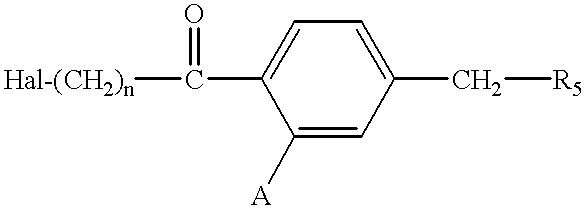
[Hal-(CH2)n]C(C1=CC=C(C[R5])C=C1[A])=O
